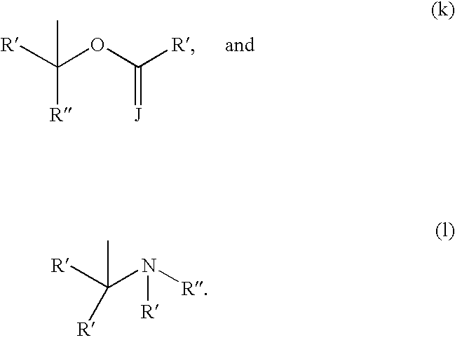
[R]C(OC([R])=[J])(C)[R].[R]C(N([R])[R])(C)[R]
